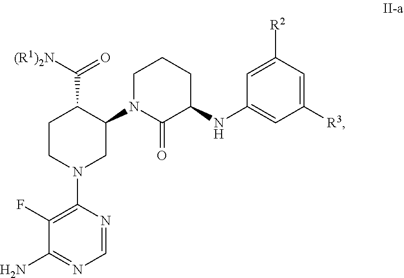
C1N(C2C(C([(R1)2N])=O)CCN(C3=C(F)C(N)=NC=N3)C2)C(=O)C(NC2=CC([R3])=CC([R2])=C2)CC1
